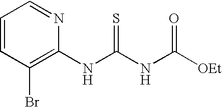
C1=CC(Br)=C(NC(NC([OEt])=O)=S)N=C1
